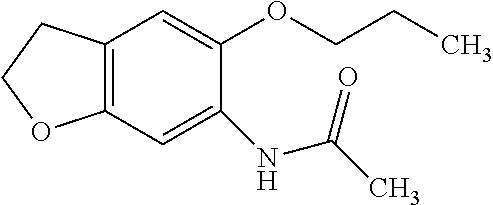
C12=C(C=C(NC(C)=O)C(OCCC)=C1)OCC2
